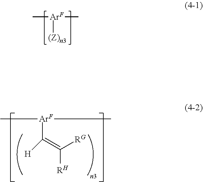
C[ArF](C)[(Z)n3].C[ArF](C)C(=C([RG])[RH])[H]
